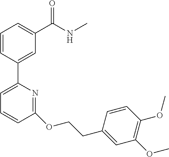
C1=CC(C2=CC=CC(OCCC3=CC(OC)=C(OC)C=C3)=N2)=CC(C(NC)=O)=C1
